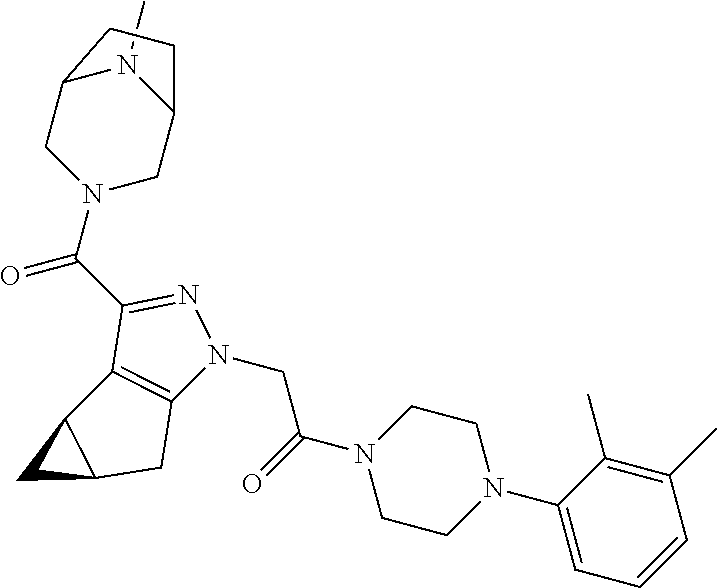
N1(C)C2CN(C(C3=NN(CC(=O)N4CCN(C5=CC=CC(C)=C5C)CC4)C4=C3C3C(C4)C3)=O)CC1CC2
